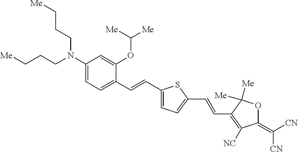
C1(N(CCC[Me])CCC[Me])=CC=C(C=CC2=CC=C(C=CC3=C([NC])C(=C([CN])[CN])OC3([Me])[Me])S2)C(OC([Me])[Me])=C1
